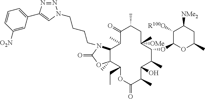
C12C(C)(C(CC)OC(=O)C(C)C(O)C(C)C(OC3C([R100O])C([NMe2])CC(C)O3)C([OMe])(C)CC(C)C(=O)C1C)OC(=O)N2CCCCN1N=NC(C2=CC=CC([O2N])=C2)=C1
